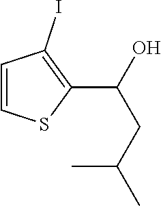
C1=CSC(C(O)CC(C)C)=C1I
